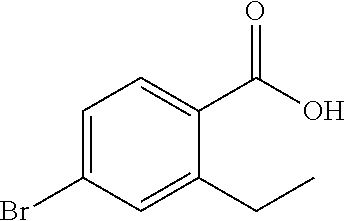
C1=C(Br)C=C(CC)C(C(O)=O)=C1
